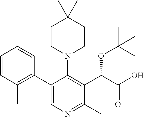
C1CN(C2=C(C(C(=O)O)OC(C)(C)C)C(C)=NC=C2C2=C(C)C=CC=C2)CCC1(C)C
